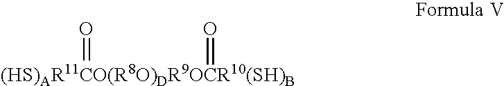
[(HS)AR11CO(R8O)DR9OCR10(SH)B](=O)=O
